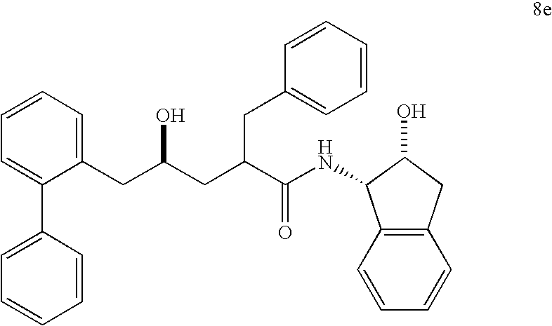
C1(C2=CC=CC=C2)=CC=CC=C1CC(CC(C(NC1C2=C(C=CC=C2)CC1O)=O)CC1=CC=CC=C1)O
